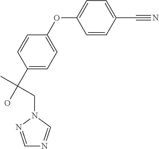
C1=NN(CC(C)(O)C2=CC=C(OC3=CC=C(C#N)C=C3)C=C2)C=N1
